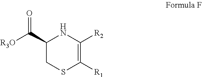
C1(C([R3O])=O)CSC([R1])=C([R2])N1
